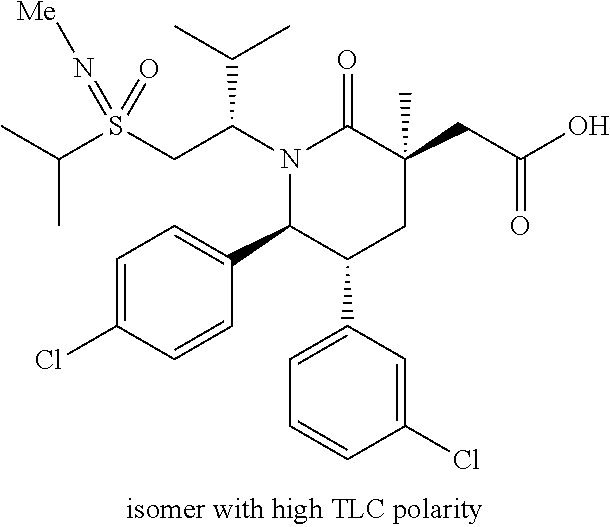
S(CC(N1C(=O)C(CC(=O)O)(C)CC(C2=CC=CC(Cl)=C2)C1C1=CC=C(Cl)C=C1)C(C)C)(=N[Me])(=O)C(C)C
